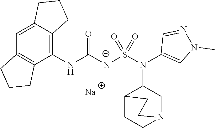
C12=CC3=C(C(NC([N-]S(N(C4=CN(C)N=C4)C4C5CCN(C4)CC5)(=O)=O)=O)=C1CCC2)CCC3.[Na]
